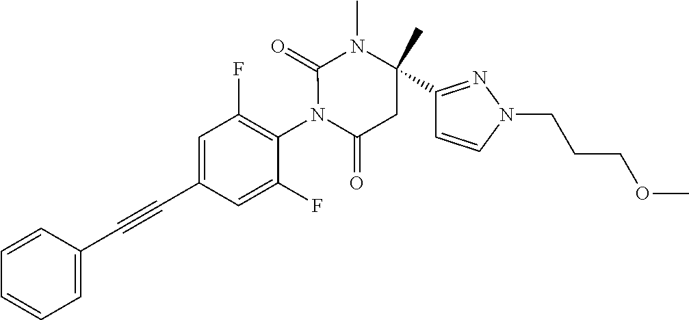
C1=CC(C#CC2=CC(F)=C(N3C(=O)CC(C4=NN(CCCOC)C=C4)(C)N(C)C3=O)C(F)=C2)=CC=C1
